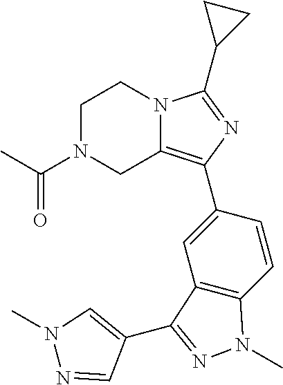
C1N(C(C)=O)CC2=C(C3=CC4=C(C=C3)N(C)N=C4C3=CN(C)N=C3)N=C(C3CC3)N2C1
